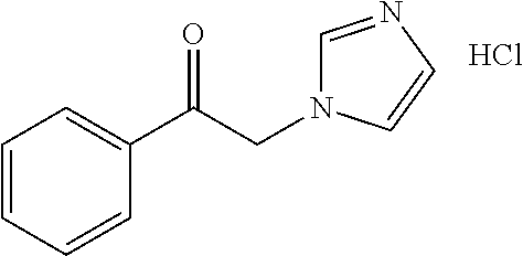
Cl.C1=CC=CC(C(CN2C=NC=C2)=O)=C1
